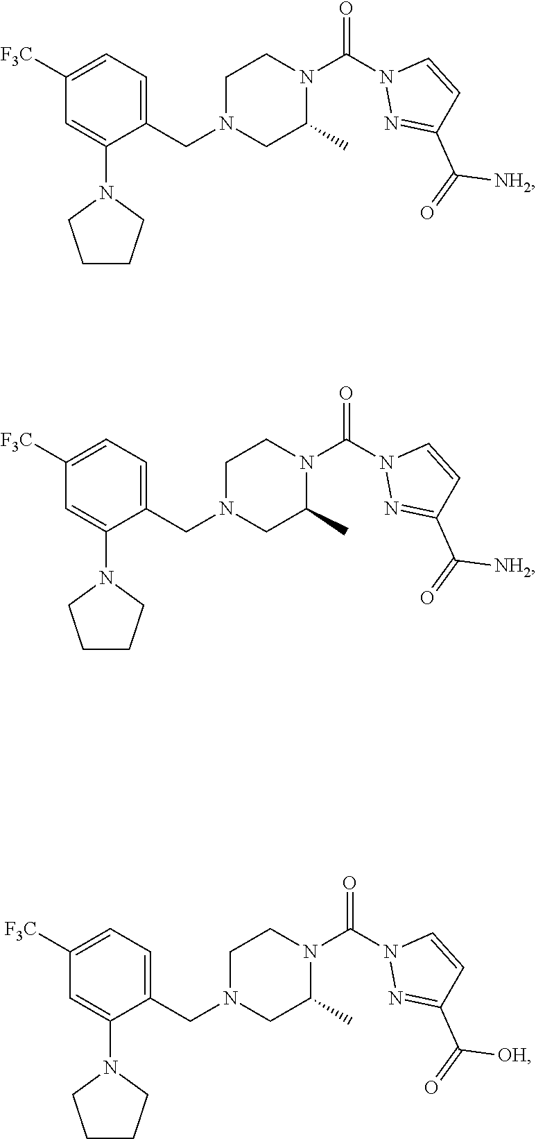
C1N(CC2=CC=C([F3C])C=C2N2CCCC2)CC(C)N(C(N2N=C(C(=O)[NH2])C=C2)=O)C1.C1N(CC2=CC=C([F3C])C=C2N2CCCC2)CC(C)N(C(N2N=C(C(=O)[OH])C=C2)=O)C1.C1N(CC2=CC=C([F3C])C=C2N2CCCC2)CC(C)N(C(N2N=C(C(=O)[NH2])C=C2)=O)C1
